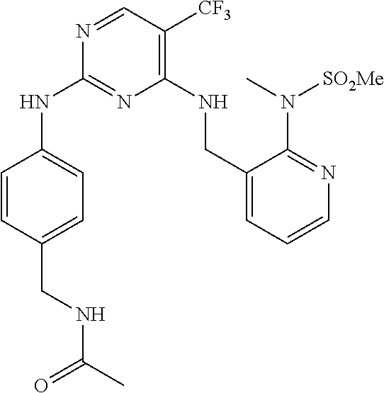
C1(NCC2=CC=CN=C2N(C)[SO2Me])=C([CF3])C=NC(NC2=CC=C(CNC(C)=O)C=C2)=N1
